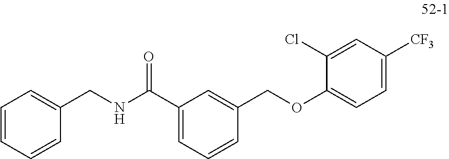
C1=CC=C(C(NCC2=CC=CC=C2)=O)C=C1COC1=CC=C([CF3])C=C1Cl
